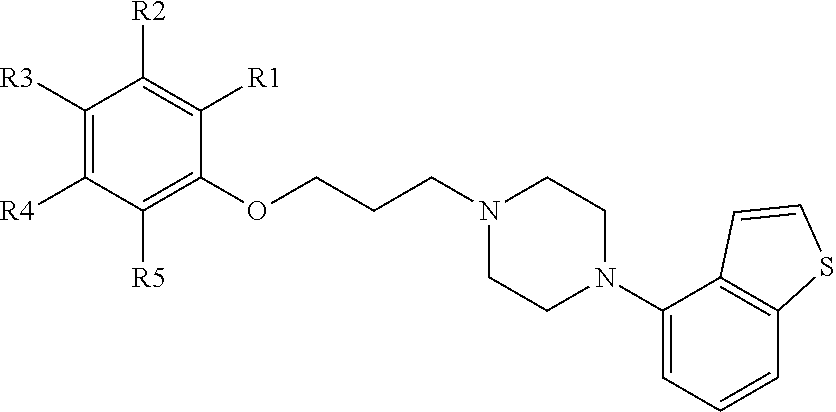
[R3]C1=C([R4])C([R5])=C(OCCCN2CCN(C3=CC=CC4=C3C=CS4)CC2)C([R1])=C1[R2]
